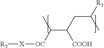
C(C([COOH])CC([R1])C)([OC][X][R2])C
